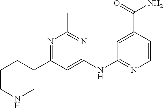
C1(NC2=NC=CC(C(N)=O)=C2)=CC(C2CCCNC2)=NC(C)=N1
